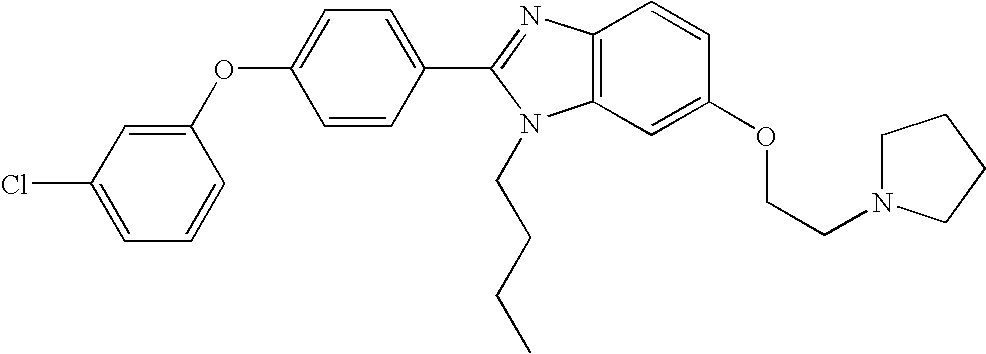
C1(OC2=CC=C(C3=NC4=C(N3CCCC)C=C(OCCN3CCCC3)C=C4)C=C2)=CC(Cl)=CC=C1
